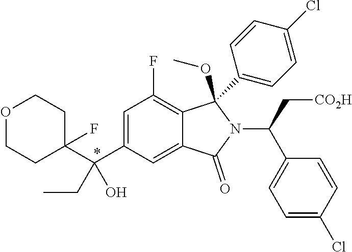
C1(C(C2=CC(F)=C3C(=C2)C(=O)N(C(C[CO2H])C2=CC=C(Cl)C=C2)C3(C2=CC=C(Cl)C=C2)OC)(O)CC)(F)CCOCC1
